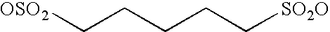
C(CCCC[SO2O])[OSO2]
